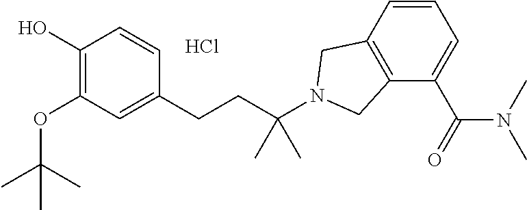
C1(O)=C(OC(C)(C)C)C=C(CCC(N2CC3=C(C2)C=CC=C3C(=O)N(C)C)(C)C)C=C1.Cl
